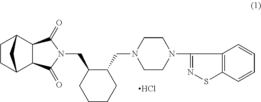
C12C3CCC(C1C(=O)N(CC1C(CN4CCN(C5=NSC6=C5C=CC=C6)CC4)CCCC1)C2=O)C3.Cl
